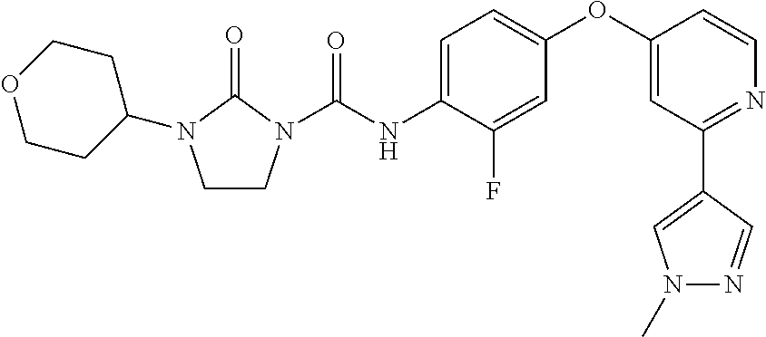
C1CN(C(NC2=CC=C(OC3=CC(C4=CN(C)N=C4)=NC=C3)C=C2F)=O)C(=O)N1C1CCOCC1
